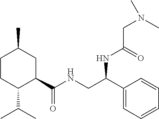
C1CC(C(C)C)C(C(NCC(C2=CC=CC=C2)NC(CN(C)C)=O)=O)CC1C
